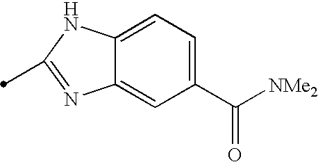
C1(C([NMe2])=O)=CC=C2C(=C1)N=C(C)N2
